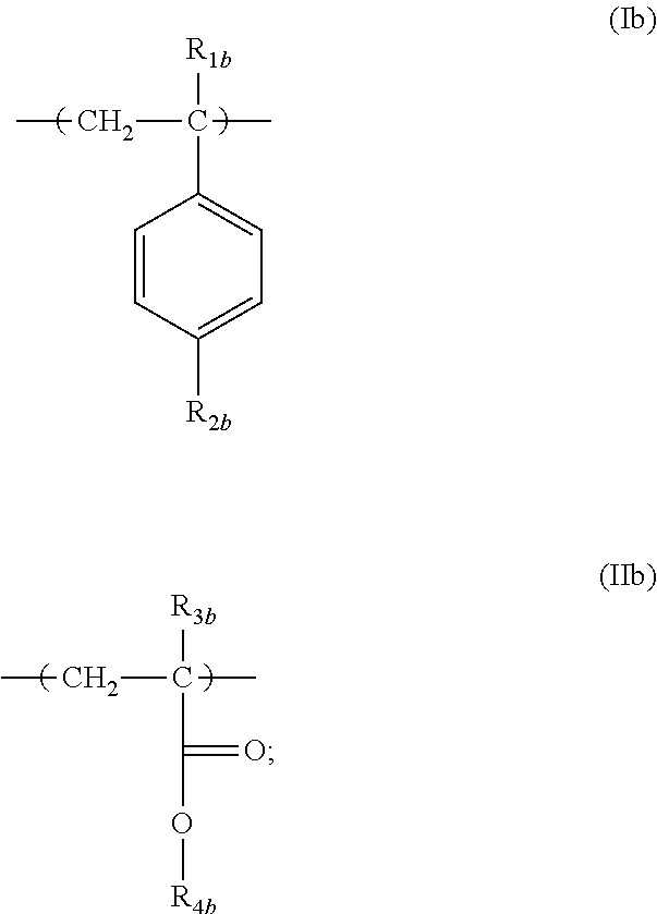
C1=CC([R2b])=CC=C1C([R1b])(C)CC.C(C([R3b])(C)CC)(O[R4b])=O
